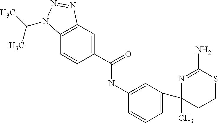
CC1(C2=CC=CC(NC(C3=CC4=C(C=C3)N(C(C)C)N=N4)=O)=C2)N=C(N)SCC1
